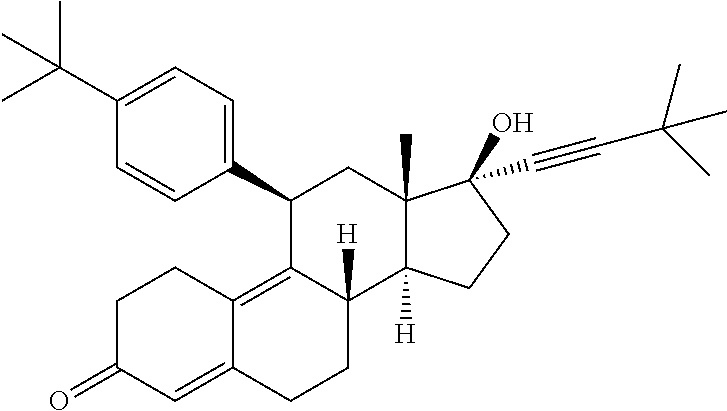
CC(C)(C1=CC=C(C2C3=C4C(=CC(=O)CC4)CCC3([H])C3([H])C(C)(C2)C(O)(C#CC(C)(C)C)CC3)C=C1)C
